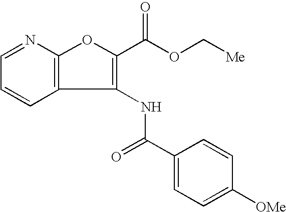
C12=C(N=CC=C1)OC(C(OC[Me])=O)=C2NC(=O)C1=CC=C([OMe])C=C1
